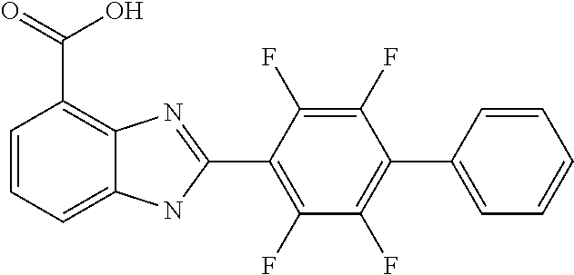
C1=CC=C2C(=C1C(O)=O)N=C(C1=C(F)C(F)=C(C3=CC=CC=C3)C(F)=C1F)N2
